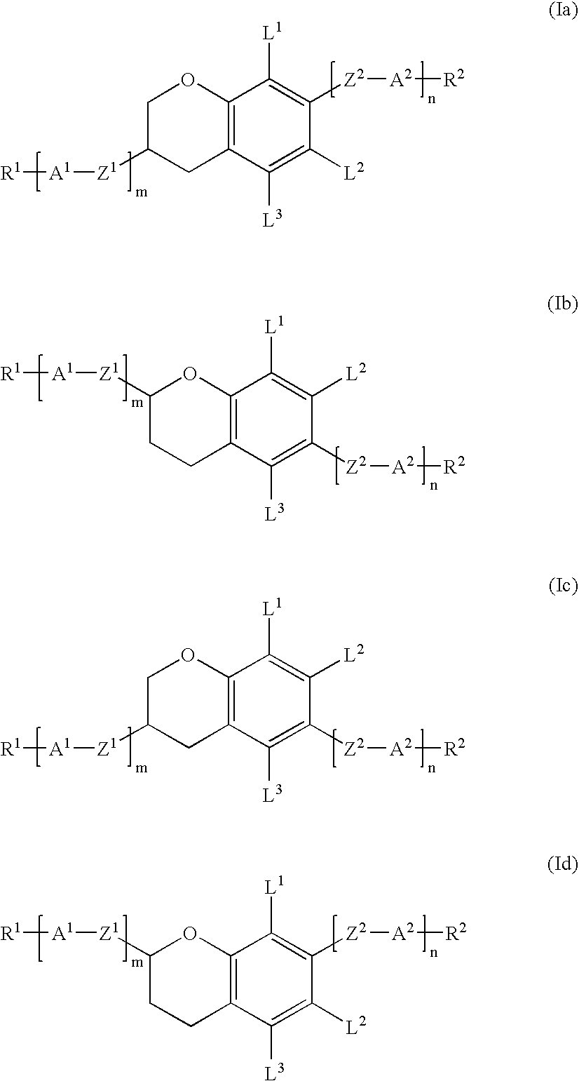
C12=C(C([L3])=C([L2])C([Z2][A2][R2])=C1[L1])CC([Z1][A1][R1])CO2.C12=C(C([L3])=C([Z2][A2][R2])C([L2])=C1[L1])CCC([Z1][A1][R1])O2.C12=C(C([L3])=C([Z2][A2][R2])C([L2])=C1[L1])CC([Z1][A1][R1])CO2.C12=C(C([L3])=C([L2])C([Z2][A2][R2])=C1[L1])CCC([Z1][A1][R1])O2
